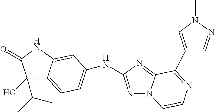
C1(O)(C(C)C)C2=CC=C(NC3=NN4C(=N3)C(C3=CN(C)N=C3)=NC=C4)C=C2NC1=O
